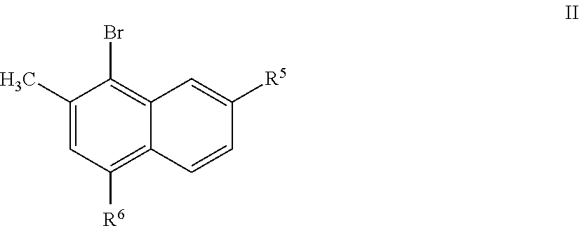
C1=CC2=C([R6])C=C(C)C(Br)=C2C=C1[R5]
